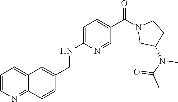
C1=CN=C2C(=C1)C=C(CNC1=CC=C(C(N3CC(N(C(C)=O)C)CC3)=O)C=N1)C=C2
